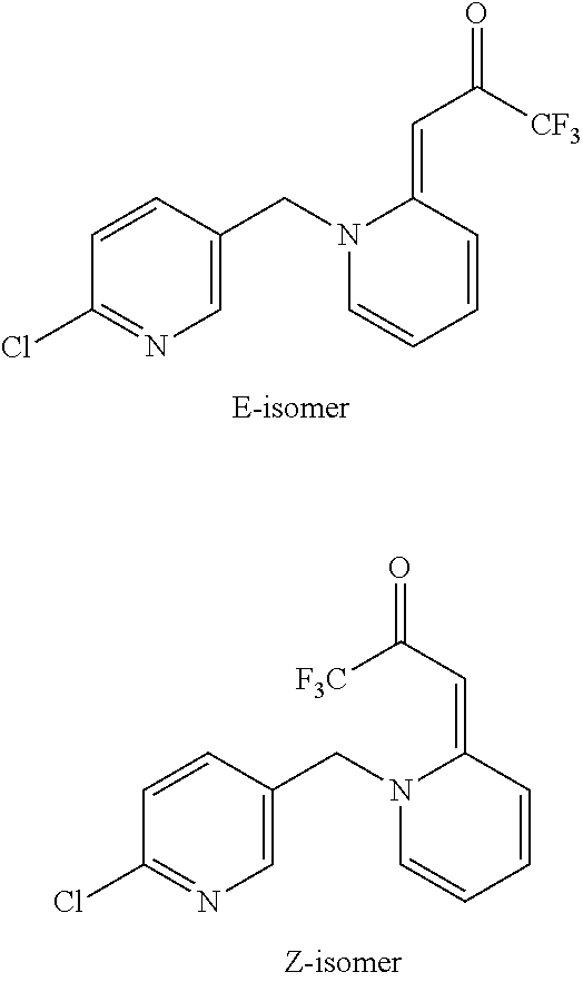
C1=C(CN2C=CC=CC2=CC(=O)[CF3])C=CC(Cl)=N1.C1=C(CN2C=CC=CC2=CC(=O)[F3C])C=CC(Cl)=N1
